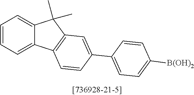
C1=CC=C2C(=C1)C1=C(C2(C)C)C=C(C2=CC=C([B(OH)2])C=C2)C=C1
